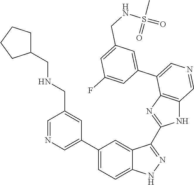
C1(C2=CN=CC(CNCC3CCCC3)=C2)=CC=C2C(=C1)C(C1=NC3=C(N1)C=NC=C3C1=CC(CNS(=O)(C)=O)=CC(F)=C1)=NN2
